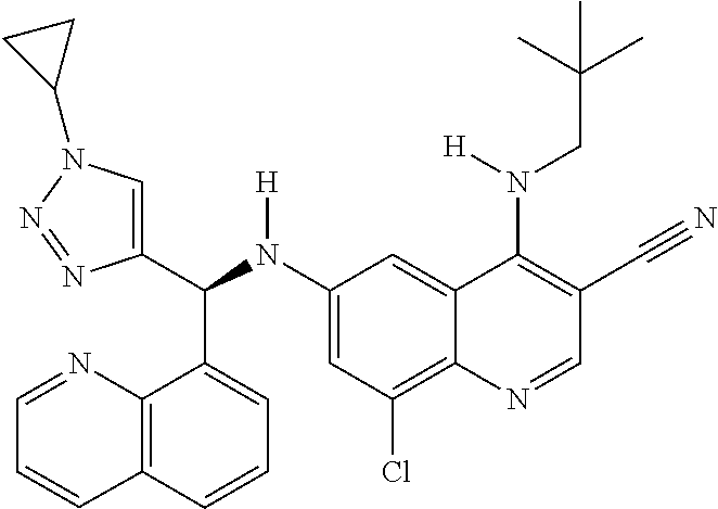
C1(N(C(C2=CN(C3CC3)N=N2)C2=CC=CC3=C2N=CC=C3)[H])=CC(Cl)=C2C(=C1)C(N(CC(C)(C)C)[H])=C(C#N)C=N2
